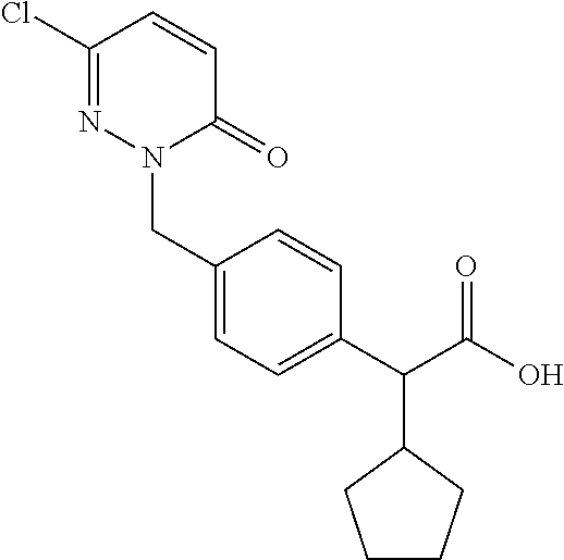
ClC1=NN(CC2=CC=C(C(C(O)=O)C3CCCC3)C=C2)C(=O)C=C1
